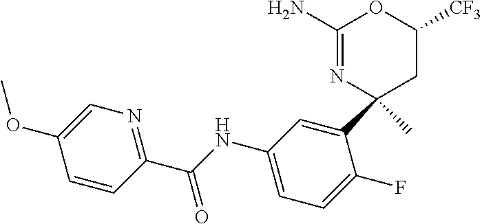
C1(N)=NC(C2=CC(NC(C3=NC=C(OC)C=C3)=O)=CC=C2F)(C)CC([CF3])O1
